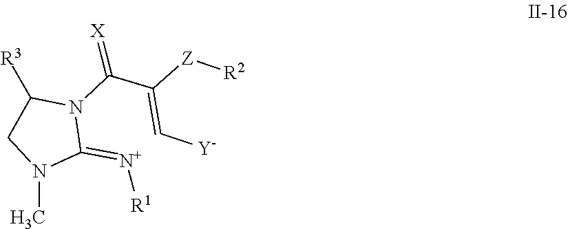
N1(C)CC([R3])N(C(C([Z][R2])=C[Y])=[X])C1=[N+][R1]
